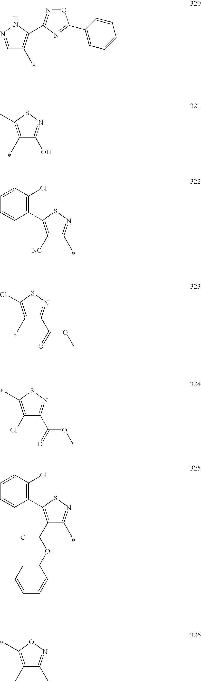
C1=NNC(C2=NOC(C3=CC=CC=C3)=N2)=C1C.C1(C)=C(C)SN=C1O.C1([NC])=C(C2=C(Cl)C=CC=C2)SN=C1C.C1(C)=C(Cl)SN=C1C(OC)=O.C1(Cl)=C(C)SN=C1C(OC)=O.C1(C(OC2=CC=CC=C2)=O)=C(C2=C(Cl)C=CC=C2)SN=C1C.C1(C)=C(C)ON=C1C
